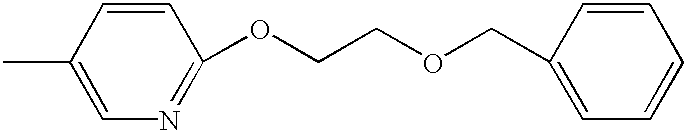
C1=C(C)C=CC(OCCOCC2=CC=CC=C2)=N1
